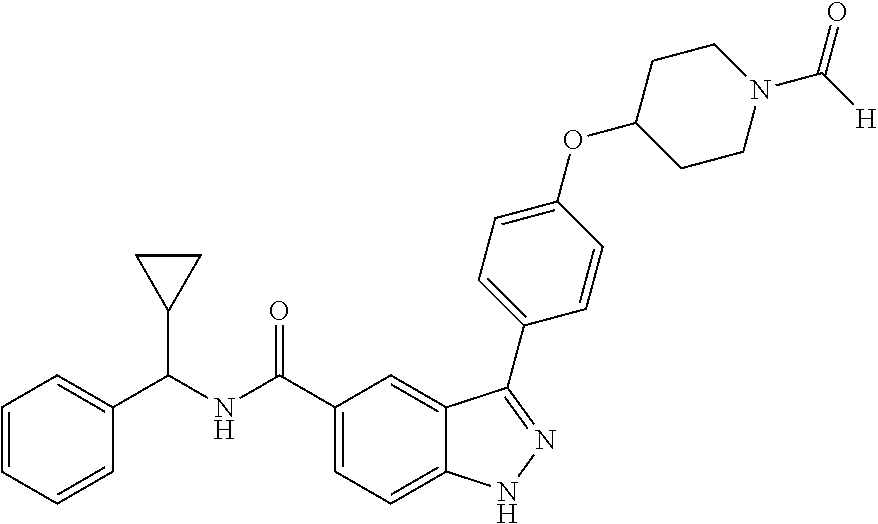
C1=CC=CC(C(NC(C2=CC=C3C(=C2)C(C2=CC=C(OC4CCN(C([H])=O)CC4)C=C2)=NN3)=O)C2CC2)=C1
